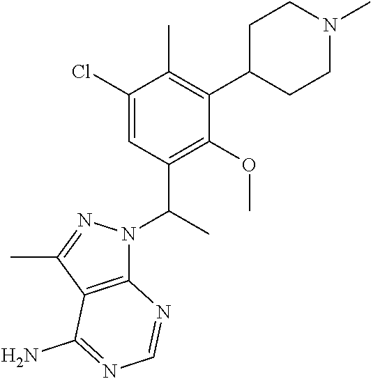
C12=C(C(C)=NN1C(C)C1=C(OC)C(C3CCN(C)CC3)=C(C)C(Cl)=C1)C(N)=NC=N2
